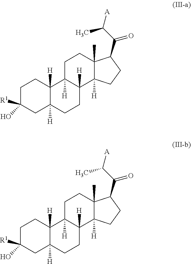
C1C([R1])(O)CC2([H])C([H])(C1)C1([H])C([H])(CC2)C2([H])C(C)(CC1)C(C(C([A])C)=O)CC2.C1C([R1])(O)CC2([H])C([H])(C1)C1([H])C([H])(CC2)C2([H])C(C)(CC1)C(C(C([A])C)=O)CC2
